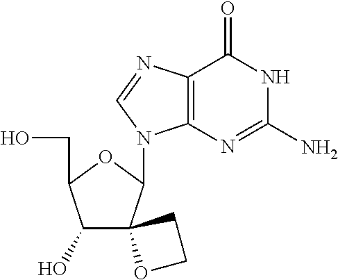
C1(O)C(CO)OC(N2C3=C(N=C2)C(=O)NC(N)=N3)C12OCC2
